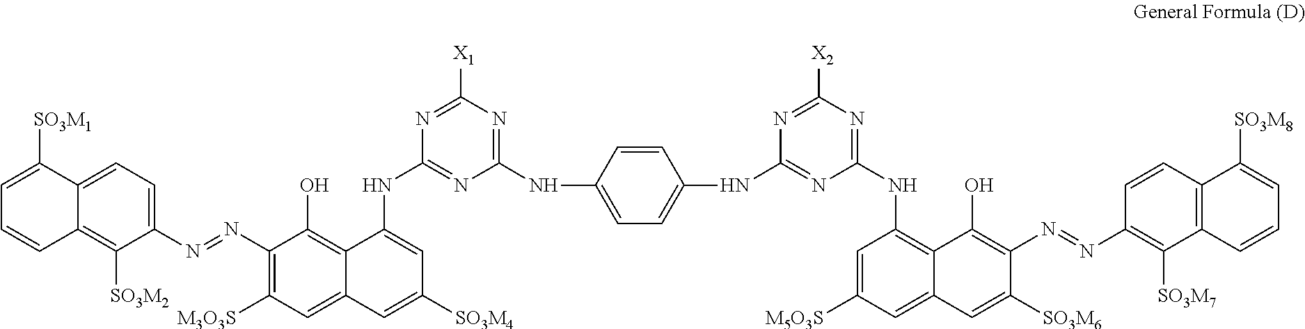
C1=CC(NC2=NC([X1])=NC(NC3=CC([SO3M4])=CC4=CC([M3O3S])=C(N=NC5=CC=C6C(=C5[SO3M2])C=CC=C6[SO3M1])C(O)=C43)=N2)=CC=C1NC1=NC(NC2=C3C(=CC([M5O3S])=C2)C=C([SO3M6])C(N=NC2=C([SO3M7])C4=C(C=C2)C([SO3M8])=CC=C4)=C3O)=NC([X2])=N1
